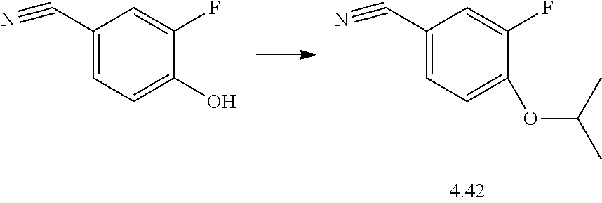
C1(C#N)=CC=C(OC(C)C)C(F)=C1.C1(C#N)=CC=C(O)C(F)=C1
